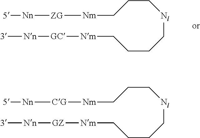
C(C[Nl]CCCC[Nm][GC][Nn][3])C[Nm][ZG][Nn][5].C(C[Nl]CCCC[Nm][GZ][Nn][3])C[Nm][CG][Nn][5]
